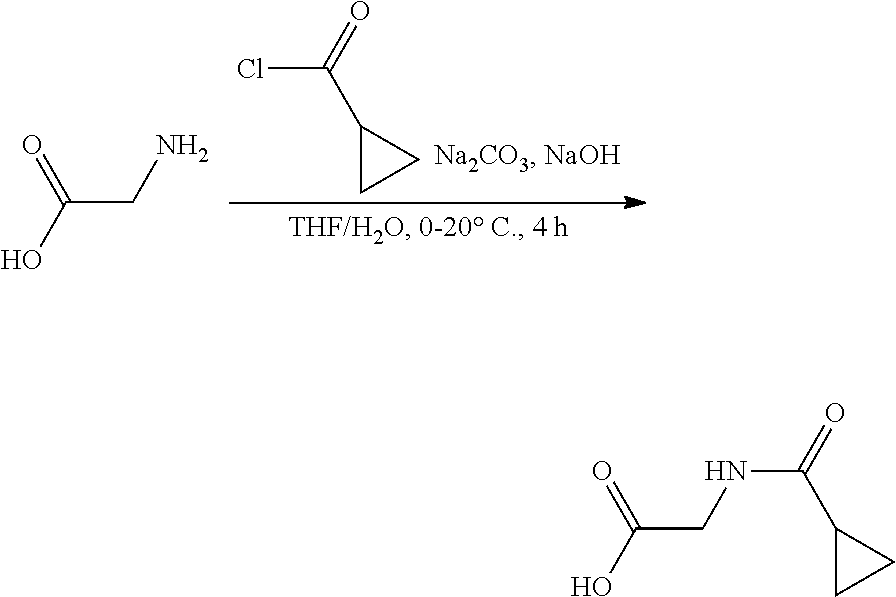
ClC(=O)C1CC1.C(CN)(O)=O.C(CNC(=O)C1CC1)(O)=O
